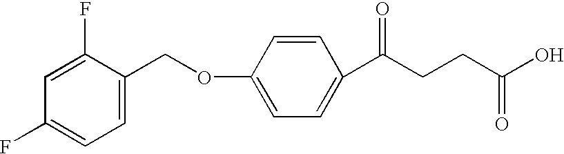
C1=C(F)C(COC2=CC=C(C(CCC(O)=O)=O)C=C2)=CC=C1F
